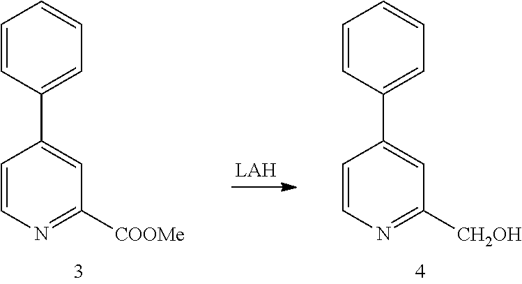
C1=CC(C2=CC([COOMe])=NC=C2)=CC=C1.C1=CC(C2=CC([CH2OH])=NC=C2)=CC=C1
